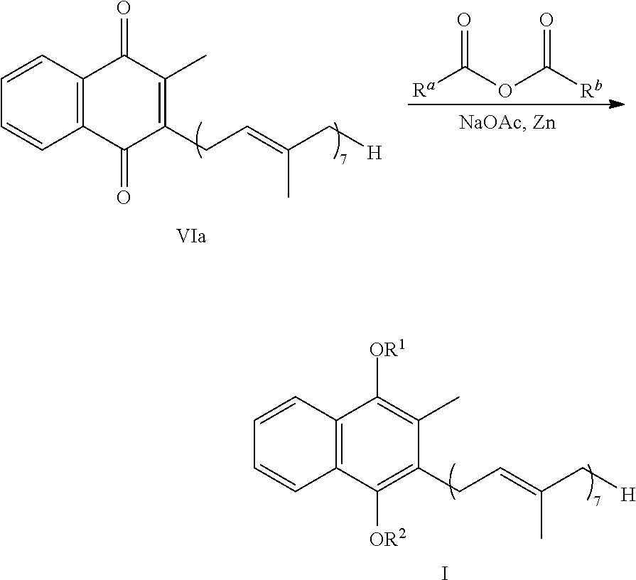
C1=CC2=C(C=C1)C([OR2])=C(CC=C(C[H])C)C(C)=C2[OR1].I.C1=CC2=C(C=C1)C(=O)C(CC=C(C[H])C)=C(C)C2=O.O=C(OC([Rb])=O)[Ra]
